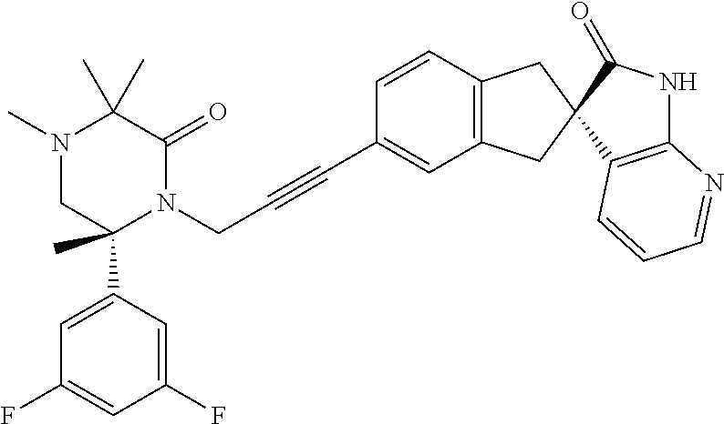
C1(C)(C)N(C)CC(C2=CC(F)=CC(F)=C2)(C)N(CC#CC2=CC3=C(C=C2)CC2(C3)C3=C(NC2=O)N=CC=C3)C1=O
